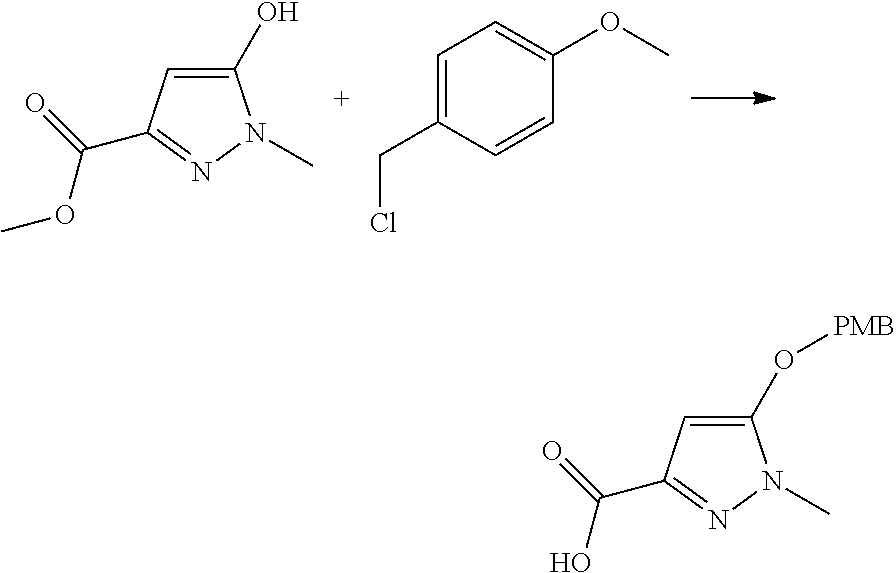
C1(O)=CC(C(=O)OC)=NN1C.C1=C(CCl)C=CC(OC)=C1.C1(O[PMB])=CC(C(=O)O)=NN1C
